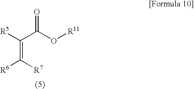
C(=C([R6])[R7])([R5])C(O[R11])=O
